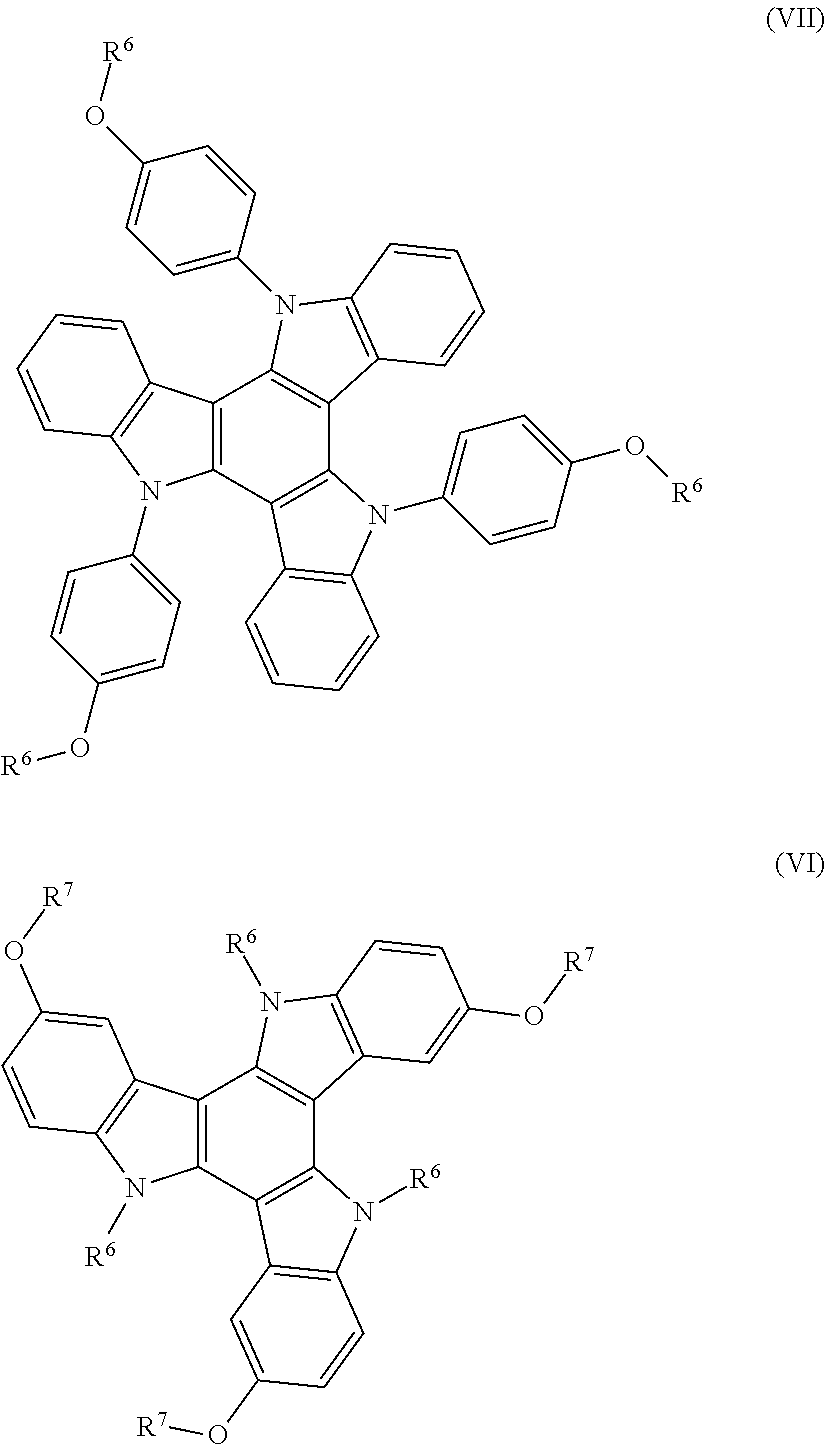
C12=C(C3=C(C4=C1N(C1=CC=C(O[R6])C=C1)C1=C4C=CC=C1)N(C1=CC=C(O[R6])C=C1)C1=C3C=CC=C1)N(C1=CC=C(O[R6])C=C1)C1=C2C=CC=C1.C12=C(C3=C(C4=C1N([R6])C1=C4C=C(O[R7])C=C1)N([R6])C1=C3C=C(O[R7])C=C1)N([R6])C1=C2C=C(O[R7])C=C1
